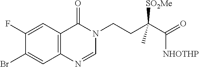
C1=NC2=C(C=C(F)C(Br)=C2)C(=O)N1CCC(C([NHOTHP])=O)([SO2Me])C
